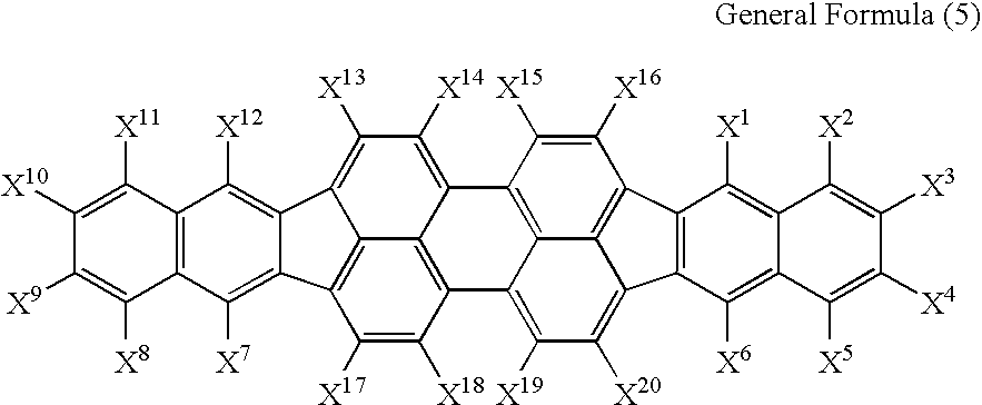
C12=C(C([X11])=C([X10])C([X9])=C1[X8])C([X12])=C1C(=C2[X7])C2=C3C1=C([X13])C([X14])=C1C3=C(C([X18])=C2[X17])C2=C([X19])C([X20])=C3C4=C(C([X16])=C([X15])C1=C24)C1=C3C([X6])=C2C(=C1[X1])C([X2])=C([X3])C([X4])=C2[X5]
